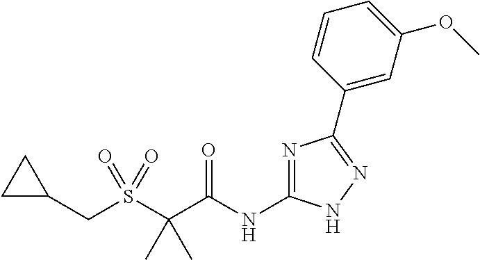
N1=C(NC(C(S(CC2CC2)(=O)=O)(C)C)=O)NN=C1C1=CC(OC)=CC=C1
